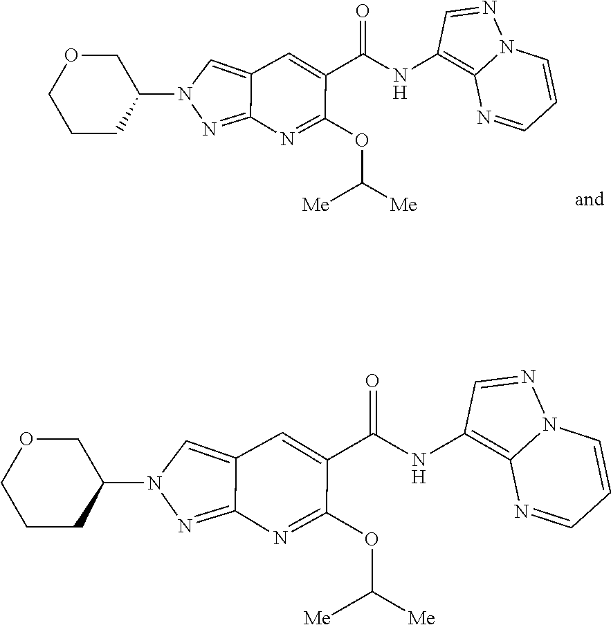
N1(C2COCCC2)N=C2C(=C1)C=C(C(NC1=C3N(N=C1)C=CC=N3)=O)C(OC([Me])[Me])=N2.N1(C2COCCC2)N=C2C(=C1)C=C(C(NC1=C3N(N=C1)C=CC=N3)=O)C(OC([Me])[Me])=N2
